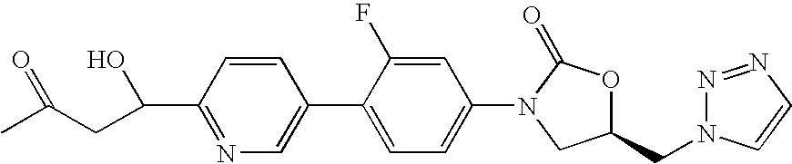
C(C1=NC=C(C2=CC=C(N3C(=O)OC(CN4N=NC=C4)C3)C=C2F)C=C1)(CC(C)=O)O
